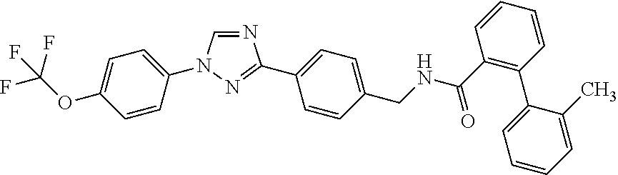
C1=NC(C2=CC=C(CNC(C3=C(C4=CC=CC=C4C)C=CC=C3)=O)C=C2)=NN1C1=CC=C(OC(F)(F)F)C=C1
